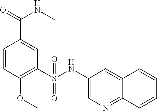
C1=CC(OC)=C(S(=O)(=O)NC2=CN=C3C(=C2)C=CC=C3)C=C1C(=O)NC
